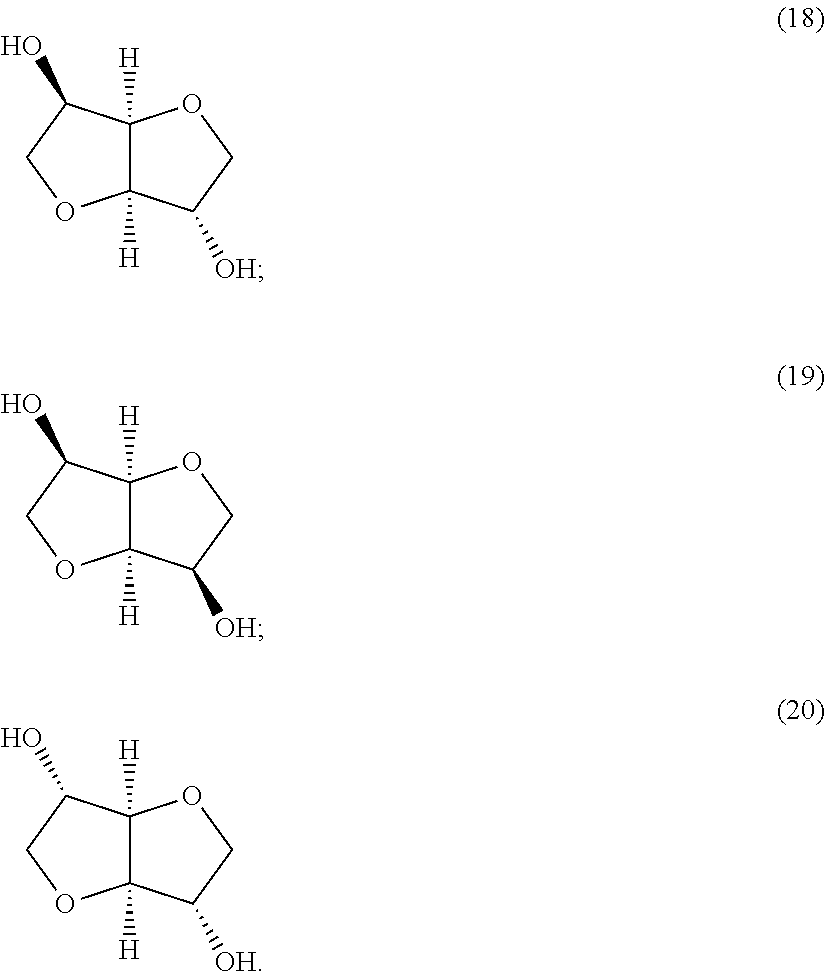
C12([H])C([H])(C([OH])CO1)OCC2O.C12([H])C([H])(C([OH])CO1)OCC2O.C12([H])C([H])(C([OH])CO1)OCC2O
